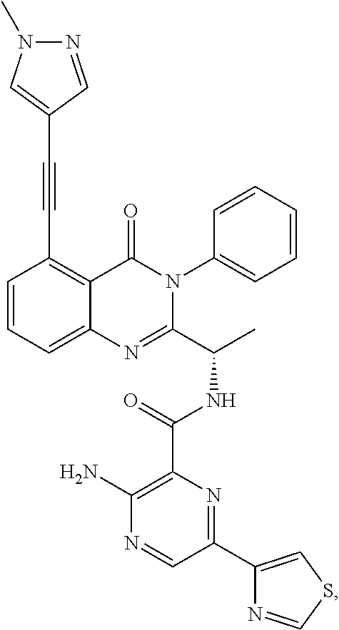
C1=CC=C2C(=C1C#CC1=CN(C)N=C1)C(=O)N(C1=CC=CC=C1)C(C(C)NC(C1=C(N)N=CC(C3=CSC=N3)=N1)=O)=N2
